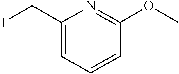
C1(CI)=CC=CC(OC)=N1
